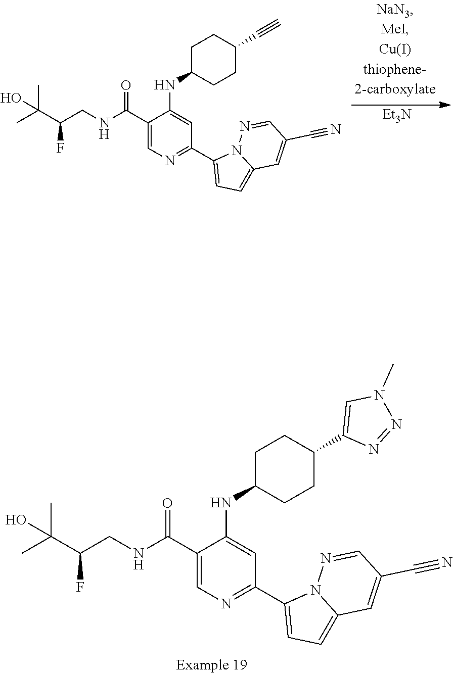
C(CNC(C1=CN=C(C2=CC=C3N2N=CC(C#N)=C3)C=C1NC1CCC(C2=CN(C)N=N2)CC1)=O)(C(C)(C)O)F.C(CNC(C1=CN=C(C2=CC=C3N2N=CC(C#N)=C3)C=C1NC1CCC(C#C)CC1)=O)(C(C)(C)O)F.[Et3N]
